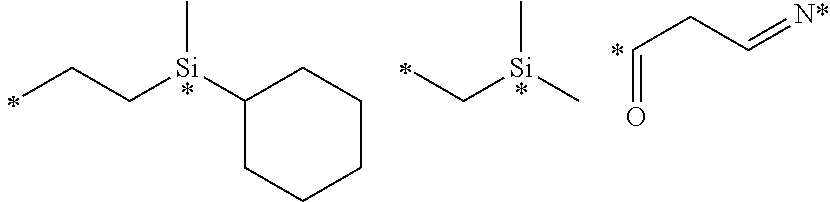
C(C[Si](C1CCCCC1)C)C.*.C([Si](C)C)C.*.C(CC=[N*])=O.*
